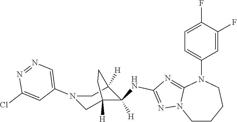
C1CCCN(C2=CC=C(F)C(F)=C2)C2=NC(NC3([H])C4([H])CN(C5=CN=NC(Cl)=C5)CC3([H])CC4)=NN12
